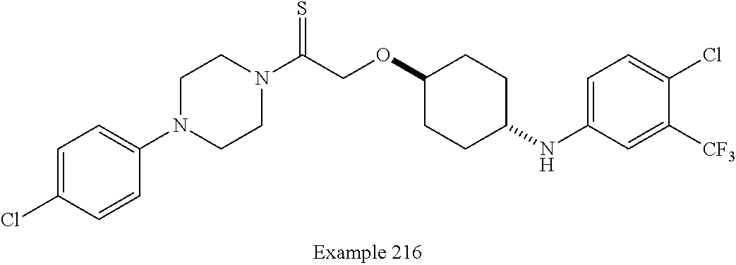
C1=C(Cl)C=CC(N2CCN(C(COC3CCC(NC4=CC=C(Cl)C([CF3])=C4)CC3)=S)CC2)=C1
